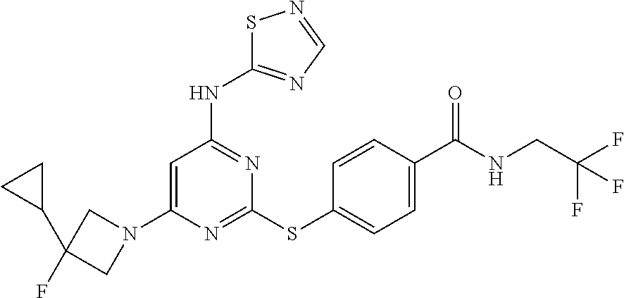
N(C1=NC(SC2=CC=C(C(NCC(F)(F)F)=O)C=C2)=NC(N2CC(C3CC3)(F)C2)=C1)C1=NC=NS1
